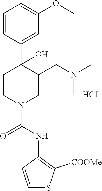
[HCI].C1=CC(C2(O)CCN(C(NC3=C([COOMe])SC=C3)=O)CC2CN(C)C)=CC(OC)=C1
